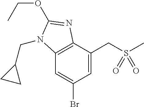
C12=C(C(CS(C)(=O)=O)=CC(Br)=C1)N=C(OCC)N2CC1CC1
